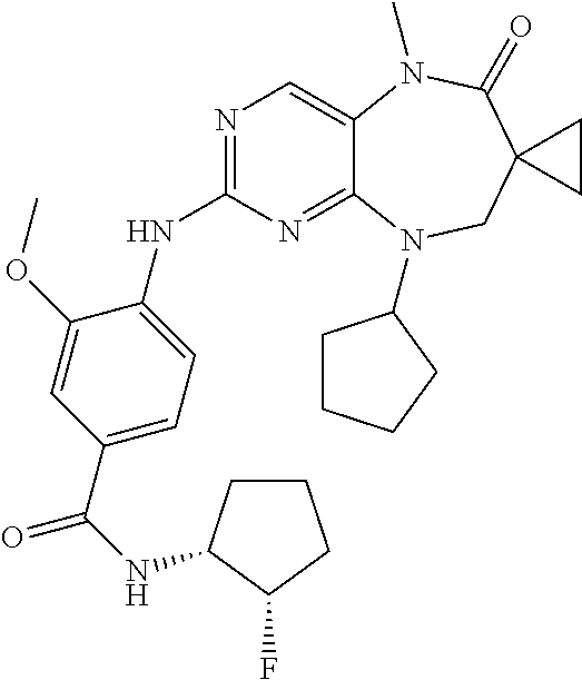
N1=C(NC2=CC=C(C(NC3CCCC3F)=O)C=C2OC)N=C2C(=C1)N(C)C(=O)C1(CN2C2CCCC2)CC1
